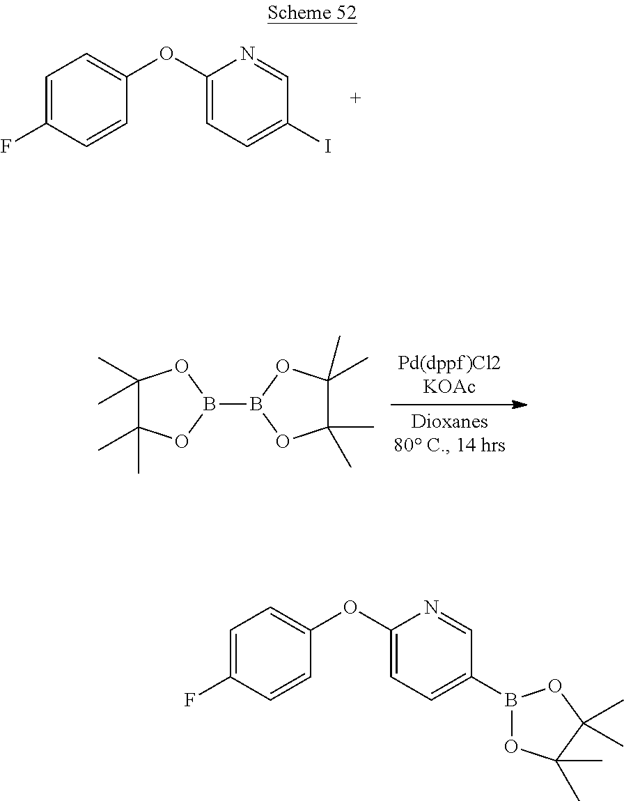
C1=C(OC2=CC=C(I)C=N2)C=CC(F)=C1.B1(B2OC(C)(C)C(C)(C)O2)OC(C)(C)C(C)(C)O1.C1=C(OC2=CC=C(B3OC(C)(C)C(C)(C)O3)C=N2)C=CC(F)=C1
